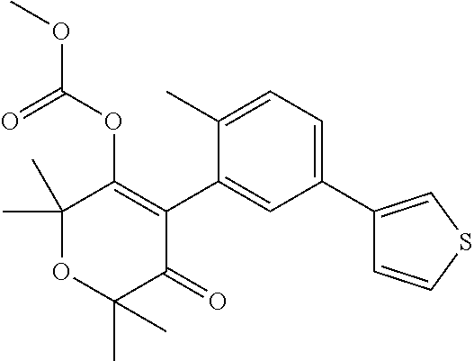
C1(C)(C)OC(C)(C)C(=O)C(C2=CC(C3=CSC=C3)=CC=C2C)=C1OC(OC)=O
